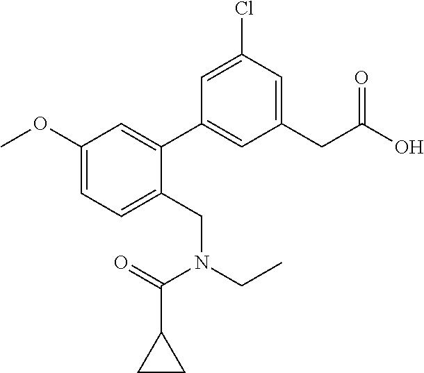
C1(CC(O)=O)=CC(Cl)=CC(C2=CC(OC)=CC=C2CN(CC)C(=O)C2CC2)=C1
